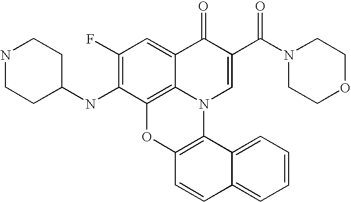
C1(NC2CCNCC2)=C(F)C=C2C3=C1OC1=C(N3C=C(C(N3CCOCC3)=O)C2=O)C2=CC=CC=C2C=C1
